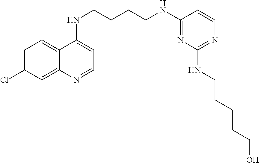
C12=CC=C(Cl)C=C1N=CC=C2NCCCCNC1=NC(NCCCCCO)=NC=C1
